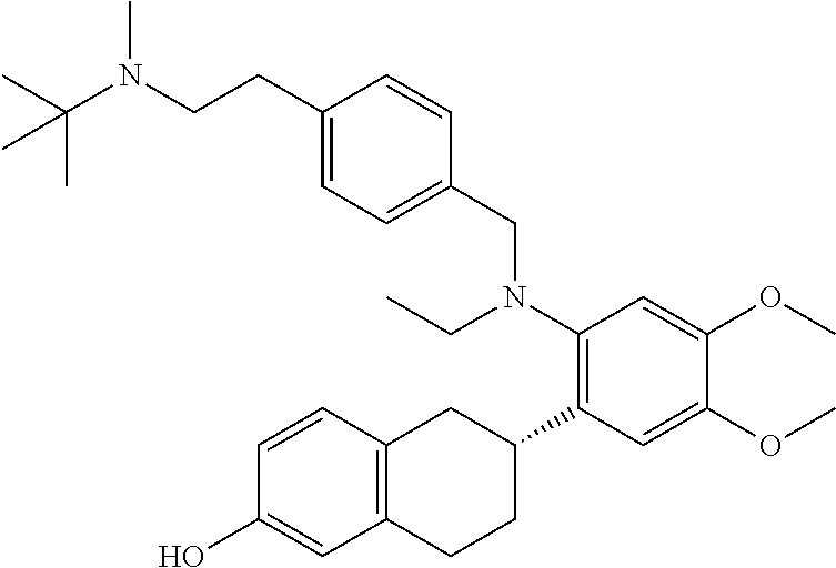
C12=C(C=CC(O)=C1)CC(C1=C(N(CC)CC3=CC=C(CCN(C(C)(C)C)C)C=C3)C=C(OC)C(OC)=C1)CC2
